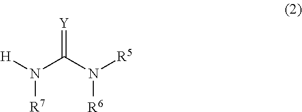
[Y]=C(N([R5])[R6])N([H])[R7]
